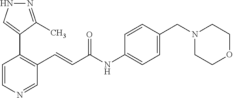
C1=CN=CC(C=CC(=O)NC2=CC=C(CN3CCOCC3)C=C2)=C1C1=CNN=C1C
